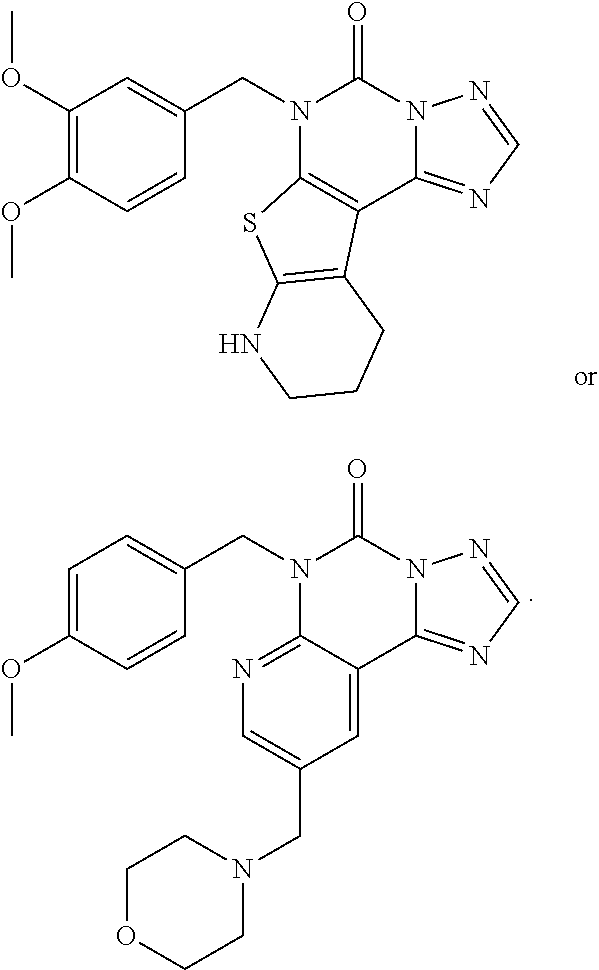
C1(OC)=C(OC)C=CC(CN2C(=O)N3C(=NC=N3)C3=C2SC2=C3CCCN2)=C1.C1=C(OC)C=CC(CN2C(=O)N3C(=NC=N3)C3=CC(CN4CCOCC4)=CN=C23)=C1
